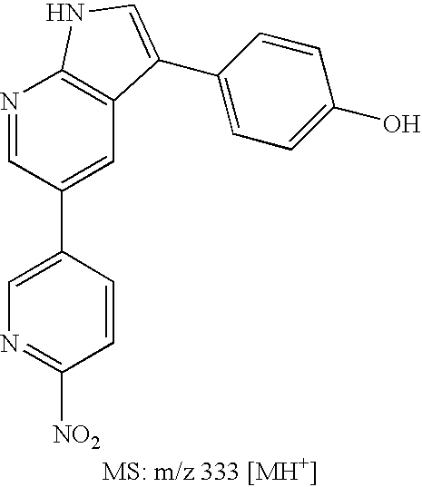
C1(C2=CC3=C(N=C2)NC=C3C2=CC=C(O)C=C2)=CN=C([NO2])C=C1
